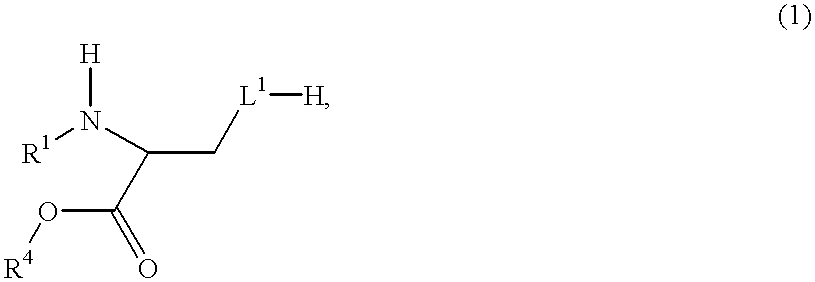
[R1]N(C(C[L1][H])C(O[R4])=O)[H]
